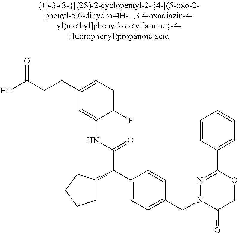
OC(CCC1=CC=C(F)C(NC(=O)C(C2CCCC2)C2=CC=C(CN3C(=O)COC(C4=CC=CC=C4)=N3)C=C2)=C1)=O
